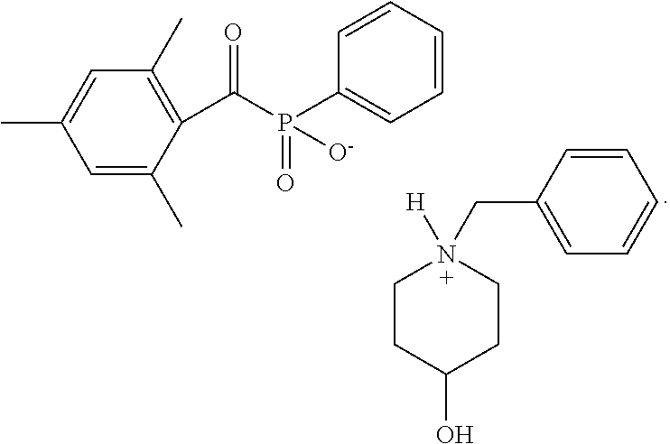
C1=C(C)C(C(P(=O)(C2=CC=CC=C2)[O-])=O)=C(C)C=C1C.C1CC(O)CCN1([H])CC1=CC=CC=C1
